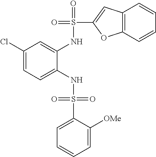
C1(Cl)=CC=C(NS(=O)(=O)C2=CC=CC=C2[OMe])C(NS(=O)(C2=CC3=C(O2)C=CC=C3)=O)=C1
